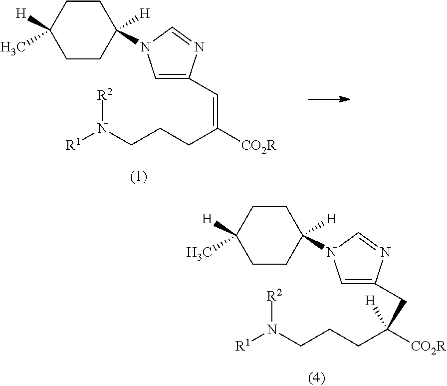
C1CC([H])(C)CCC1([H])N1C=C(C=C(CCCN([R1])[R2])[CO2R])N=C1.C1CC([H])(C)CCC1([H])N1C=C(CC(CCCN([R1])[R2])([CO2R])[H])N=C1
